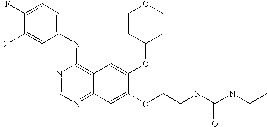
C1(NC2=C3C(=NC=N2)C=C(OCCNC(NCC)=O)C(OC2CCOCC2)=C3)=CC=C(F)C(Cl)=C1
